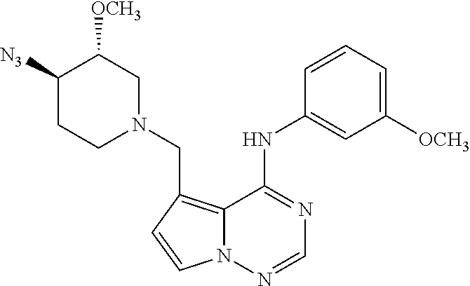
C(C1=C2N(N=CN=C2NC2=CC([OCH3])=CC=C2)C=C1)N1CC([OCH3])C([N3])CC1
